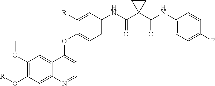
C1(OC)=C(O[R])C=C2C(=C1)C(OC1=CC=C(NC(C3(C(NC4=CC=C(F)C=C4)=O)CC3)=O)C=C1[R])=CC=N2
